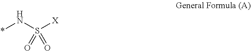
*NS([X])(=O)=O
